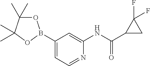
C1(B2OC(C)(C)C(C)(C)O2)=CC=NC(NC(C2CC2(F)F)=O)=C1
